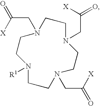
C1CN([R1])CCN(CC([X])=O)CCN(CC([X])=O)CCN1CC([X])=O
